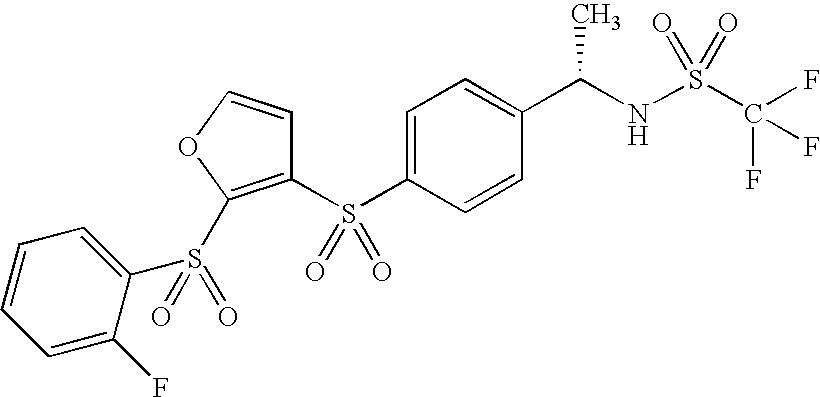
S(C1=CC=C(C(NS(C(F)(F)F)(=O)=O)C)C=C1)(=O)(=O)C1=C(S(=O)(C2=CC=CC=C2F)=O)OC=C1
